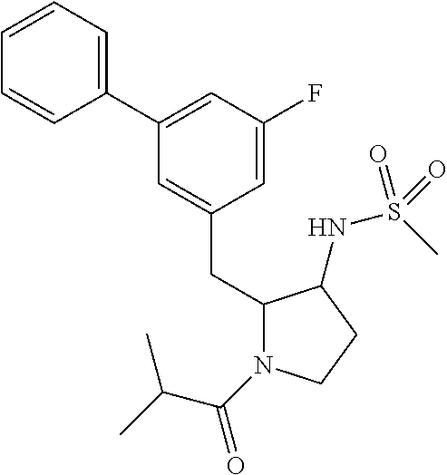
C1(C2=CC=CC=C2)=CC(F)=CC(CC2N(C(C(C)C)=O)CCC2NS(C)(=O)=O)=C1
